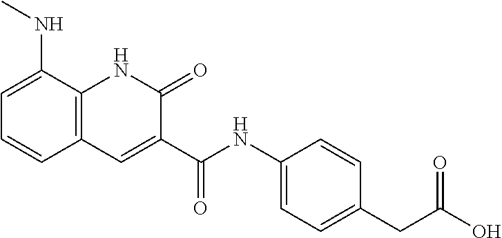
C(=O)(NC1=CC=C(CC(O)=O)C=C1)C1=CC2=C(NC1=O)C(NC)=CC=C2
